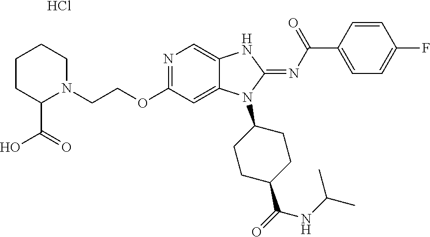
C1CC(C(=O)O)N(CCOC2=NC=C3C(=C2)N(C2CCC(C(=O)NC(C)C)CC2)C(=NC(=O)C2=CC=C(F)C=C2)N3)CC1.Cl
